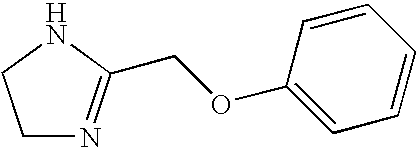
C1N=C(COC2=CC=CC=C2)NC1
